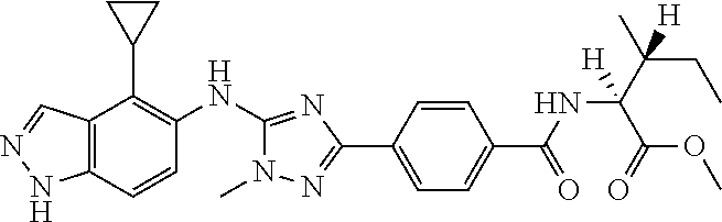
C12=C(C=CC(NC3=NC(C4=CC=C(C(=O)NC(C(OC)=O)(C(CC)(C)[H])[H])C=C4)=NN3C)=C1C1CC1)NN=C2
